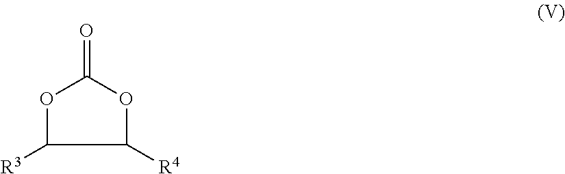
C1([R3])OC(=O)OC1[R4]
